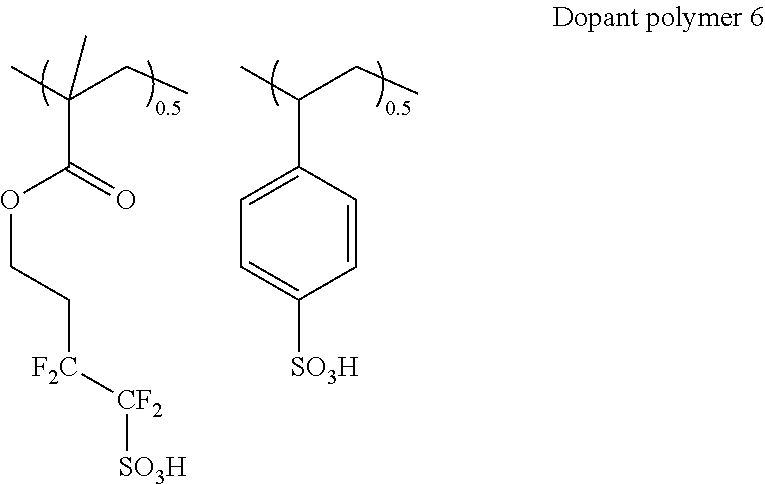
O(CC[F2C][CF2][SO3H])C(C(C)(C)CC)=O.C1(C(C)CC)=CC=C([SO3H])C=C1
